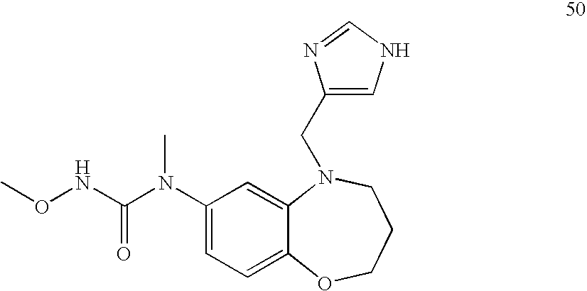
C1(N(C(NOC)=O)C)=CC=C2C(=C1)N(CC1=CNC=N1)CCCO2
